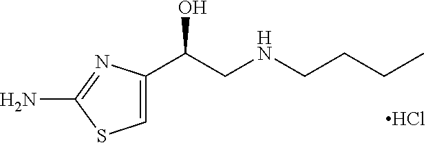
C1=C(C(CNCCCC)O)N=C(N)S1.Cl
